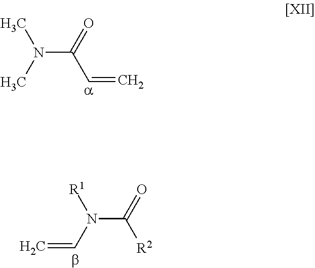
N(C(=O)C=C)(C)C.C(N([R1])C=C)([R2])=O
